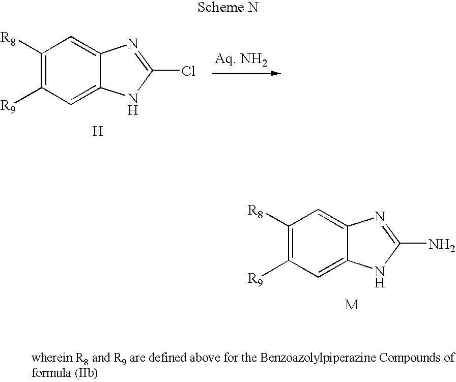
C1([R8])=C([R9])C=C2C(=C1)N=C(Cl)N2.[H].C1([R8])=C([R9])C=C2C(=C1)N=C(N)N2.[M]
